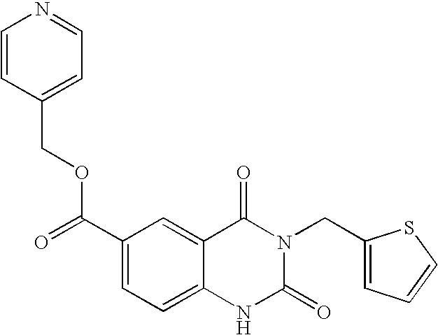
C1=CC(COC(C2=CC=C3C(=C2)C(=O)N(CC2=CC=CS2)C(=O)N3)=O)=CC=N1
